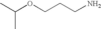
CC(OCCCN)C
